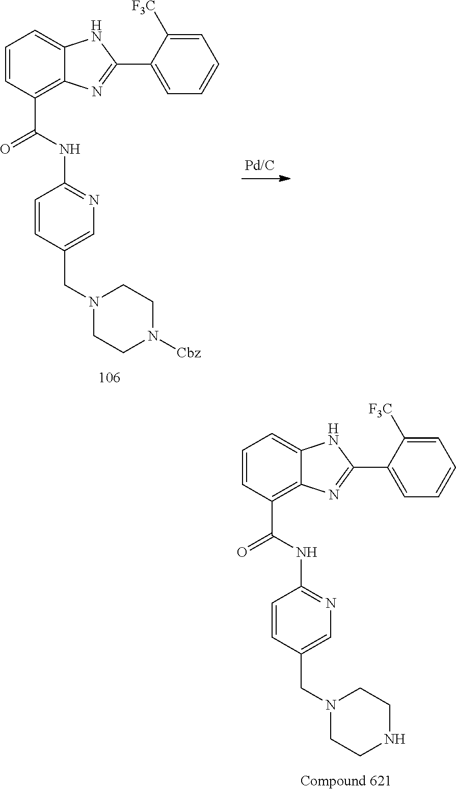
C1=CC(C(=O)NC2=NC=C(CN3CCN([Cbz])CC3)C=C2)=C2C(=C1)NC(C1=CC=CC=C1[F3C])=N2.C1=CC(C(=O)NC2=NC=C(CN3CCNCC3)C=C2)=C2C(=C1)NC(C1=CC=CC=C1[F3C])=N2
